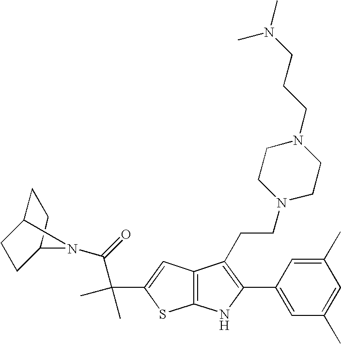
C12=C(C=C(C(C(=O)N3C4CCC3CC4)(C)C)S1)C(CCN1CCN(CCCN(C)C)CC1)=C(C1=CC(C)=CC(C)=C1)N2
